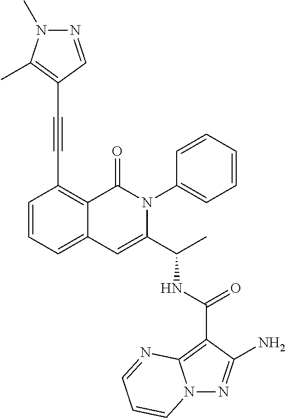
N12N=C(N)C(C(NC(C3=CC4=CC=CC(C#CC5=C(C)N(C)N=C5)=C4C(=O)N3C3=CC=CC=C3)C)=O)=C1N=CC=C2
